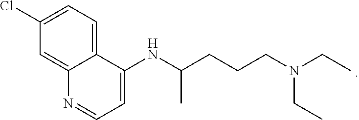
C1(Cl)=CC=C2C(=C1)N=CC=C2NC(C)CCCN(CC)CC
